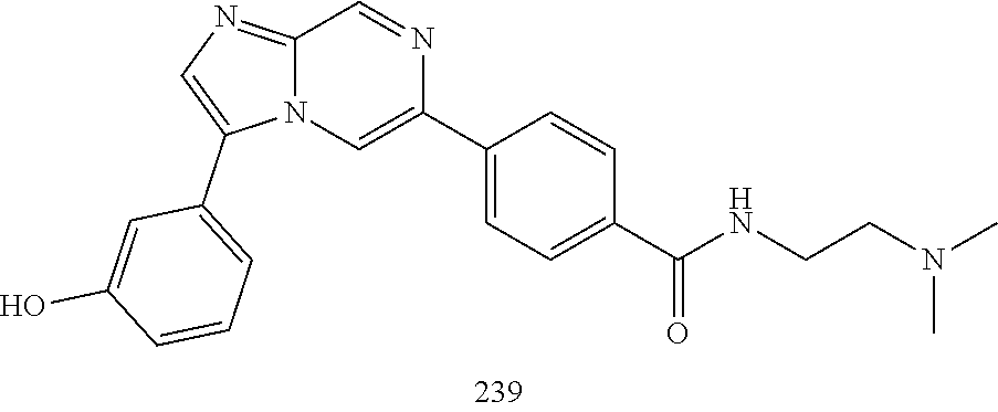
N(C)(CCNC(C1=CC=C(C2=CN3C(=NC=C3C3=CC=CC(O)=C3)C=N2)C=C1)=O)C
